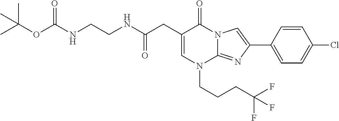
C1=C(CC(NCCNC(OC(C)(C)C)=O)=O)C(=O)N2C(=NC(C3=CC=C(Cl)C=C3)=C2)N1CCCC(F)(F)F
